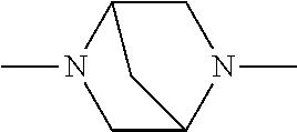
C1C2N(C)CC(N1C)C2
